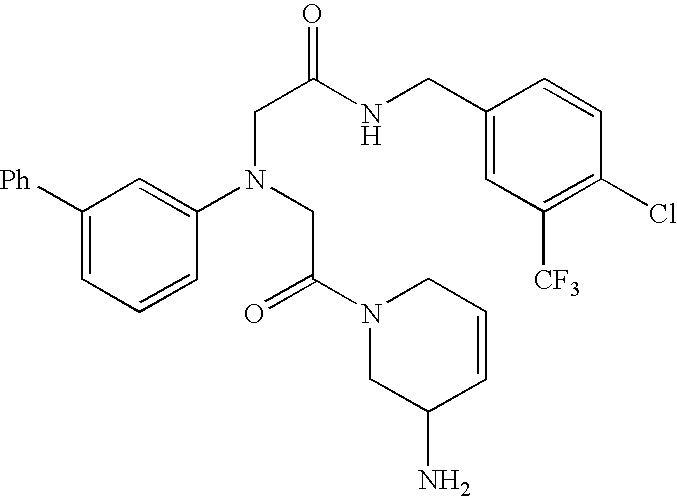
C1([Ph])=CC=CC(N(CC(=O)N2CC(N)C=CC2)CC(=O)NCC2=CC([CF3])=C(Cl)C=C2)=C1
